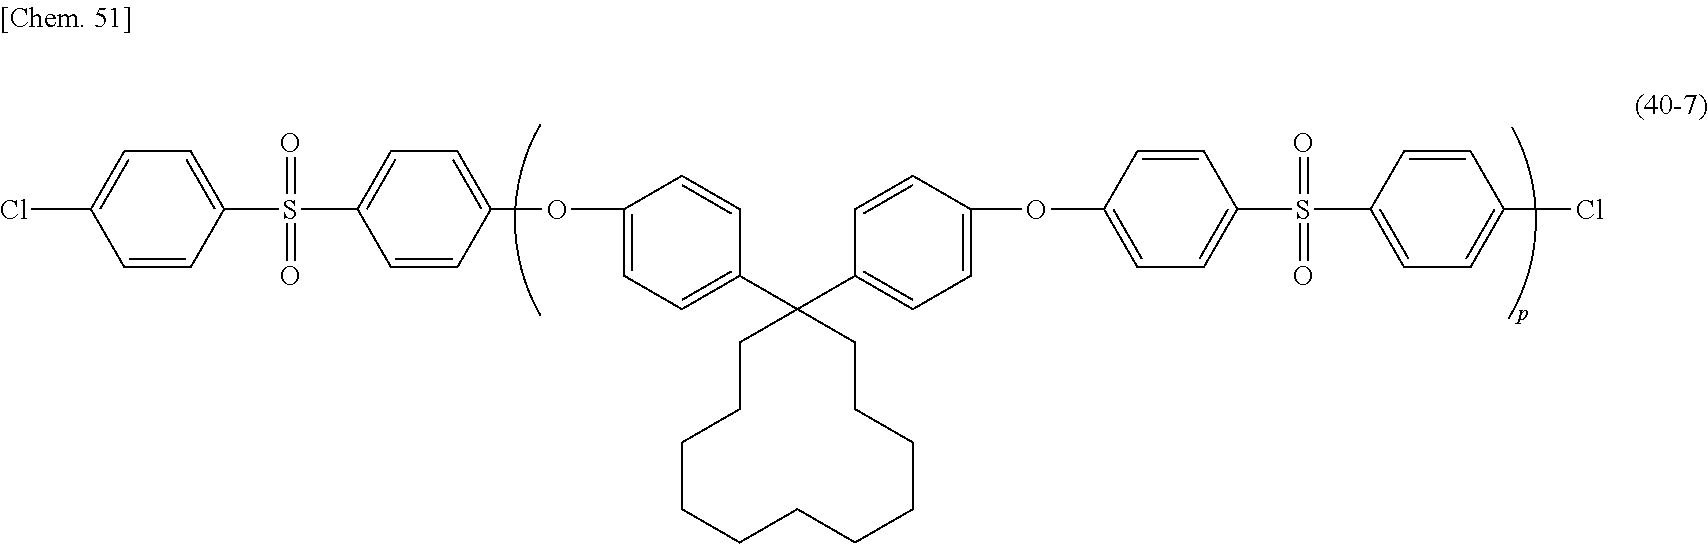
C1=CC(S(C2=CC=C(OC3=CC=C(C4(C5=CC=C(OC6=CC=C(S(C7=CC=C(Cl)C=C7)(=O)=O)C=C6)C=C5)CCCCCCCCCCC4)C=C3)C=C2)(=O)=O)=CC=C1Cl
